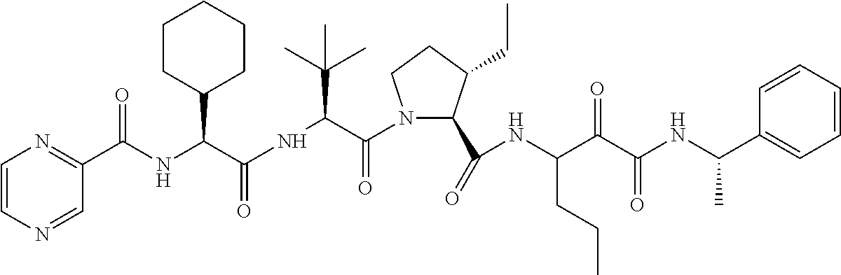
C1(C(=O)NC(C(C(NC(C)C2=CC=CC=C2)=O)=O)CCC)C(CC)CCN1C(C(NC(=O)C(C1CCCCC1)NC(C1=NC=CN=C1)=O)C(C)(C)C)=O
